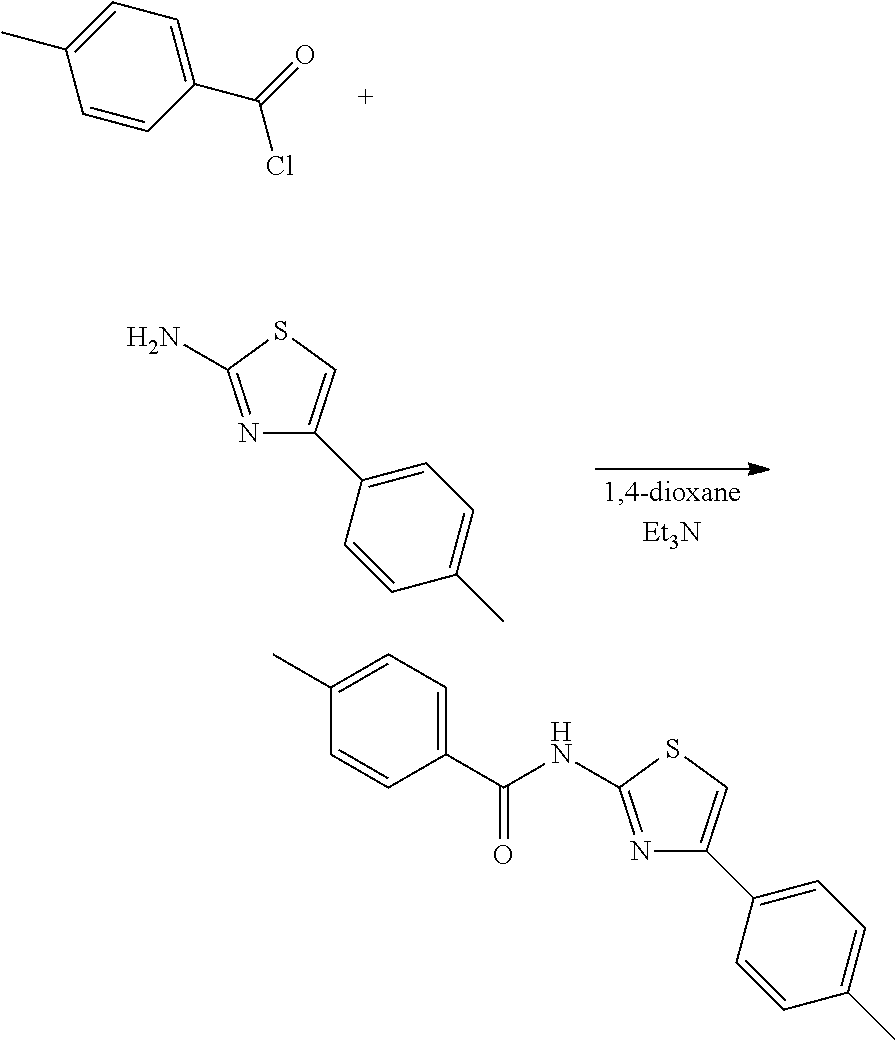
C1(C)=CC=C(C(=O)Cl)C=C1.N1=C(N)SC=C1C1=CC=C(C)C=C1.N1=C(NC(C2=CC=C(C)C=C2)=O)SC=C1C1=CC=C(C)C=C1
